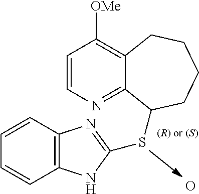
C1=CC2=C(C=C1)NC(SC1C3=NC=CC([OMe])=C3CCCC1)=N2.O
